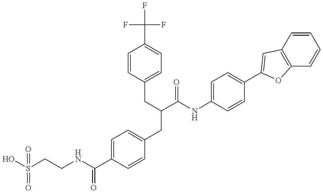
OS(CCNC(C1=CC=C(CC(C(NC2=CC=C(C3=CC4=C(C=CC=C4)O3)C=C2)=O)CC2=CC=C(C(F)(F)F)C=C2)C=C1)=O)(=O)=O
